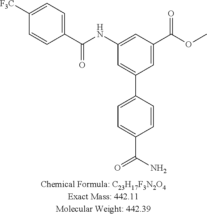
C1(NC(C2=CC=C([F3C])C=C2)=O)=CC(C(OC)=O)=CC(C2=CC=C(C(N)=O)C=C2)=C1
